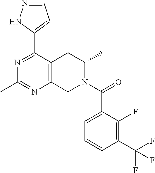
C12=C(C(C3=CC=NN3)=NC(C)=N1)CC(C)N(C(=O)C1=CC=CC(C(F)(F)F)=C1F)C2
